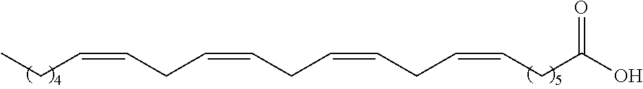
C(CC=CCC=CCC=CCC(O)=O)=CCC
